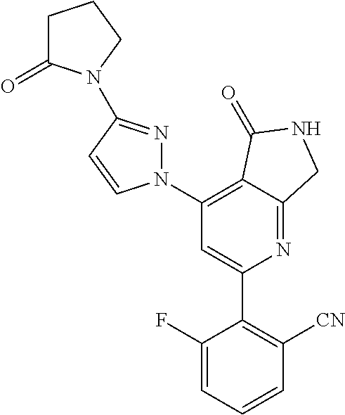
C1(C2=C([CN])C=CC=C2F)=CC(N2N=C(N3C(=O)CCC3)C=C2)=C2C(=N1)CNC2=O
